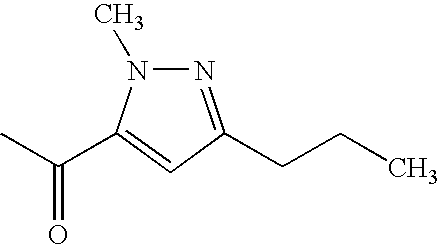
N1=C(CCC)C=C(C(C)=O)N1C
